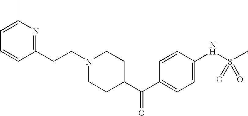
CC1=CC=CC(CCN2CCC(C(C3=CC=C(NS(C)(=O)=O)C=C3)=O)CC2)=N1
